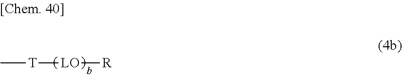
C[T][LO][R]
